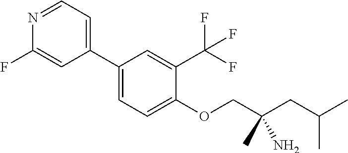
N1=CC=C(C2=CC=C(OCC(CC(C)C)(C)N)C(C(F)(F)F)=C2)C=C1F
